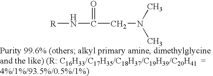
[R]NC(=O)CN(C)C
